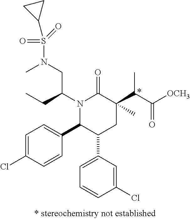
N1(C(CC)CN(S(=O)(=O)C2CC2)C)C(C2=CC=C(Cl)C=C2)C(C2=CC=CC(Cl)=C2)CC(C)(C(C([OCH3])=O)C)C1=O
